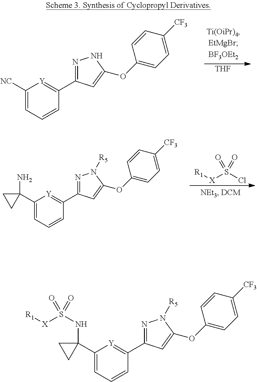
C1([NC])=CC=CC(C2=NNC(OC3=CC=C([CF3])C=C3)=C2)=[Y]1.[THF].C1(C2(NS(=O)([X][R1])=O)CC2)=CC=CC(C2=NN([R5])C(OC3=CC=C([CF3])C=C3)=C2)=[Y]1.C1(C2(N)CC2)=CC=CC(C2=NN([R5])C(OC3=CC=C([CF3])C=C3)=C2)=[Y]1.[R1][X]S(Cl)(=O)=O
